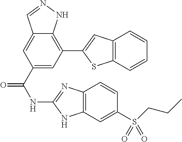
C1(C(NC2=NC3=C(N2)C=C(S(CCC)(=O)=O)C=C3)=O)=CC(C2=CC3=C(S2)C=CC=C3)=C2C(=C1)C=NN2
